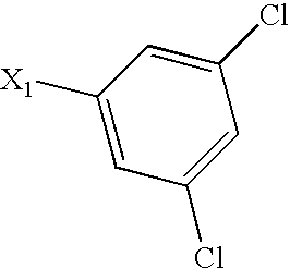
C1=C([X1])C=C(Cl)C=C1Cl
